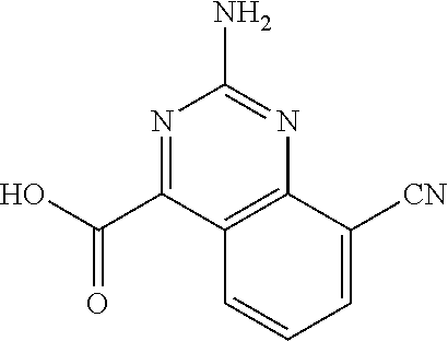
N1=C(C(O)=O)C2=C(N=C1N)C([CN])=CC=C2
